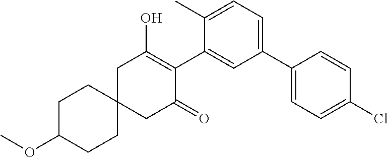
C12(CC(=O)C(C3=CC(C4=CC=C(Cl)C=C4)=CC=C3C)=C(O)C1)CCC(OC)CC2
